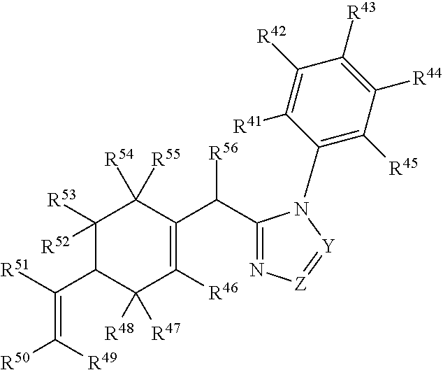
C1([R53])([R52])C(C([R51])=C([R49])[R50])C([R48])([R47])C([R46])=C(C(C2=N[Z]=[Y]N2C2=C([R45])C([R44])=C([R43])C([R42])=C2[R41])[R56])C1([R54])[R55]
